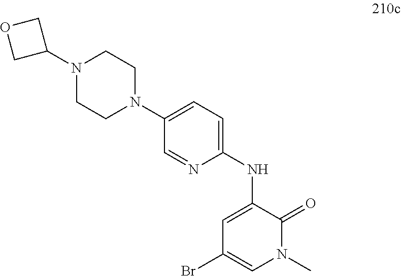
N1(C)C(=O)C(NC2=CC=C(N3CCN(C4COC4)CC3)C=N2)=CC(Br)=C1
